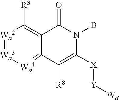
[Wa2]1=[Wa3][Wa4]=C2C(=C1[R3])C(=O)N(B)C([X][Y][Wd])=C2[R8]
